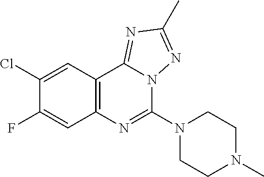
C12=C(C3=NC(C)=NN3C(N3CCN(C)CC3)=N1)C=C(Cl)C(F)=C2
